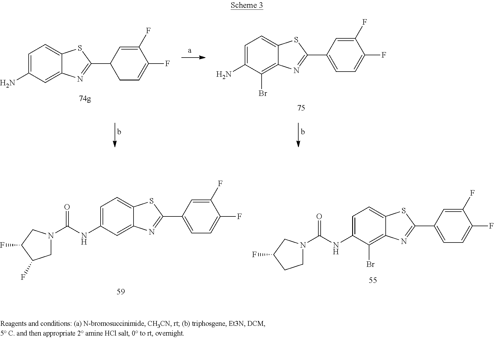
C1=C(N)C=C2C(=C1)SC(C1CC=C(F)C(F)=C1)=N2.C1=C(N)C(Br)=C2C(=C1)SC(C1=CC=C(F)C(F)=C1)=N2.C1=C(NC(=O)N2CCC(F)C2)C(Br)=C2C(=C1)SC(C1=CC=C(F)C(F)=C1)=N2.C1=C(NC(=O)N2CC(F)C(F)C2)C=C2C(=C1)SC(C1=CC=C(F)C(F)=C1)=N2
